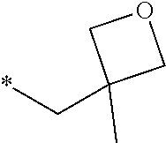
*CC1(C)COC1
